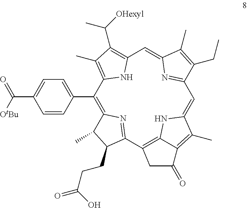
C1(C2=CC=C(C([OtBu])=O)C=C2)=C2N=C(C3=C4NC(=CC5=NC(=CC6=C(C([OHexyl])C)C(C)=C1N6)C(C)=C5CC)C(C)=C4C(=O)C3)C(CCC(=O)O)C2C
